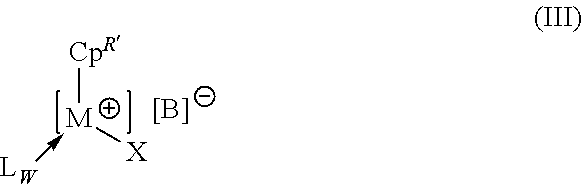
[X][M]([CpR])-[LW].[B-]
